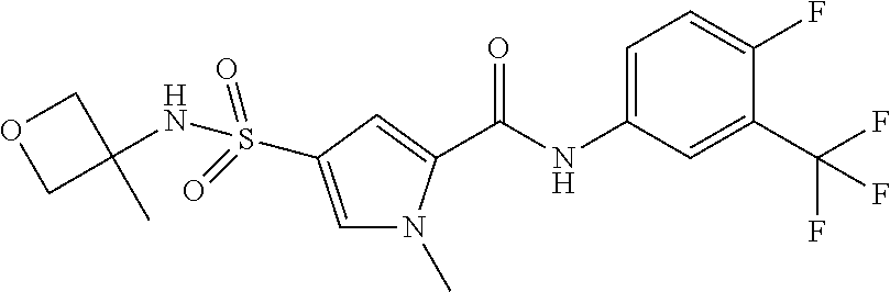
C(NC1=CC=C(F)C(C(F)(F)F)=C1)(=O)C1=CC(S(=O)(NC2(C)COC2)=O)=CN1C
